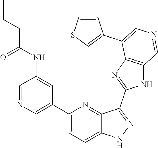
C1(C2=CN=CC(NC(CCC)=O)=C2)=CC=C2C(=N1)C(C1=NC3=C(N1)C=NC=C3C1=CSC=C1)=NN2
